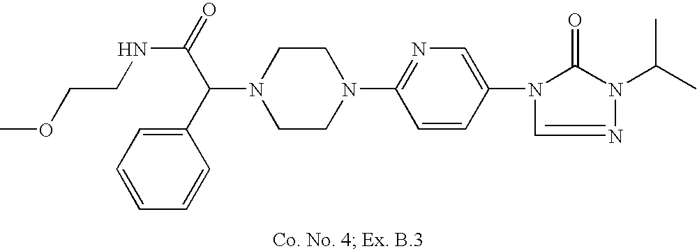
N1(C(C2=CC=CC=C2)C(=O)NCCOC)CCN(C2=NC=C(N3C(=O)N(C(C)C)N=C3)C=C2)CC1
